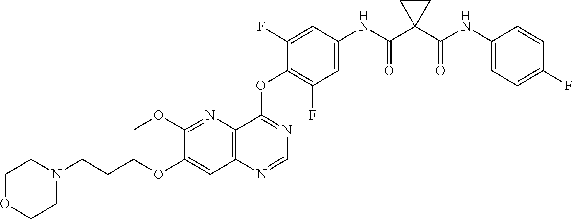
C12=C(N=CN=C1OC1=C(F)C=C(NC(C3(C(NC4=CC=C(F)C=C4)=O)CC3)=O)C=C1F)C=C(OCCCN1CCOCC1)C(OC)=N2
